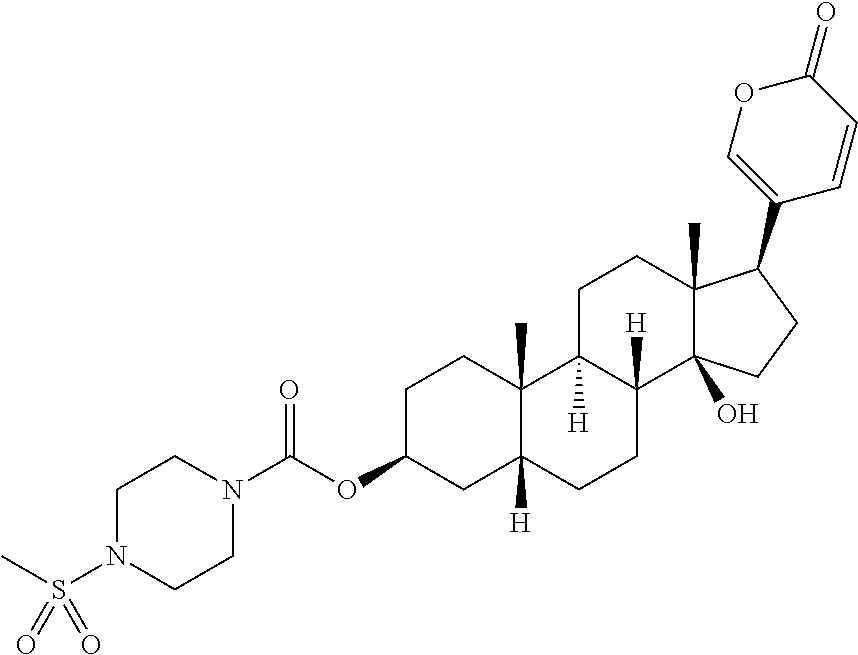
C(OC1CC2([H])C(C)(CC1)C1([H])C([H])(CC2)C2(O)C(C)(CC1)C(C1=COC(=O)C=C1)CC2)(=O)N1CCN(S(C)(=O)=O)CC1
